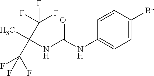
O=C(NC1=CC=C(Br)C=C1)NC(C)(C(F)(F)F)C(F)(F)F
